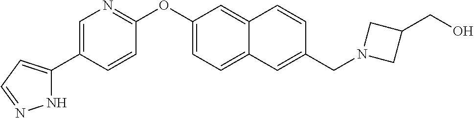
N1C(C2=CN=C(OC3=CC=C4C(=C3)C=CC(CN3CC(CO)C3)=C4)C=C2)=CC=N1
